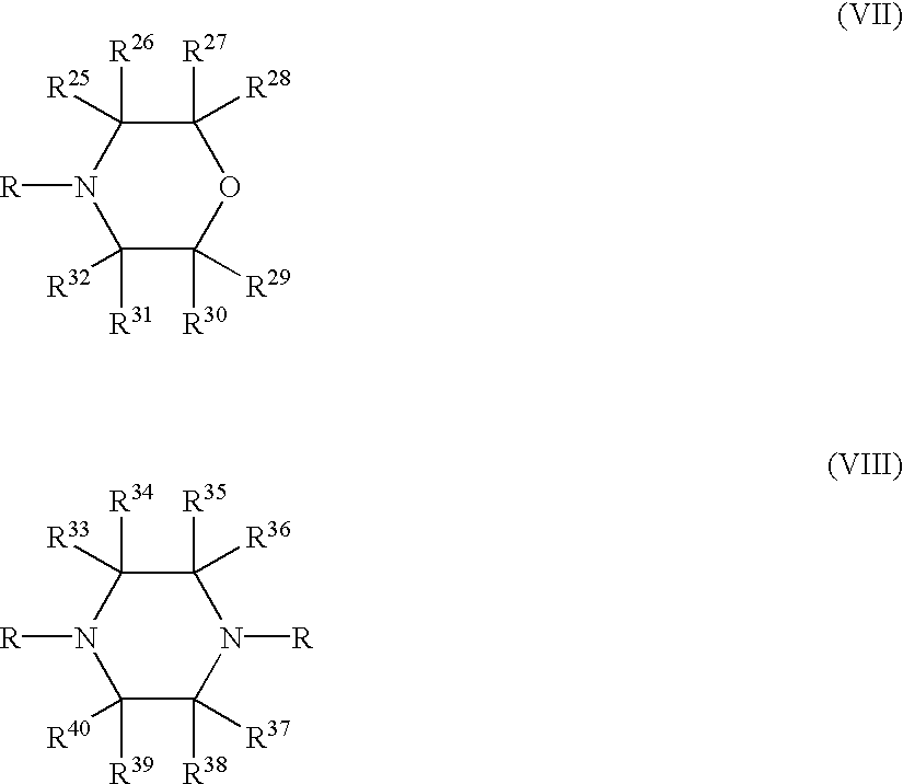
C1([R31])([R32])C([R30])([R29])OC([R27])([R28])C([R26])([R25])N1[R].C1([R39])([R40])C([R38])([R37])N([R])C([R35])([R36])C([R34])([R33])N1[R]
